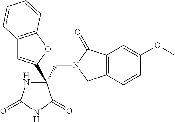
C(C1(C2=CC3=C(O2)C=CC=C3)NC(=O)NC1=O)N1CC2=C(C1=O)C=C(OC)C=C2
